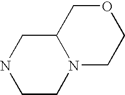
C1CN2C(CN1)COCC2
